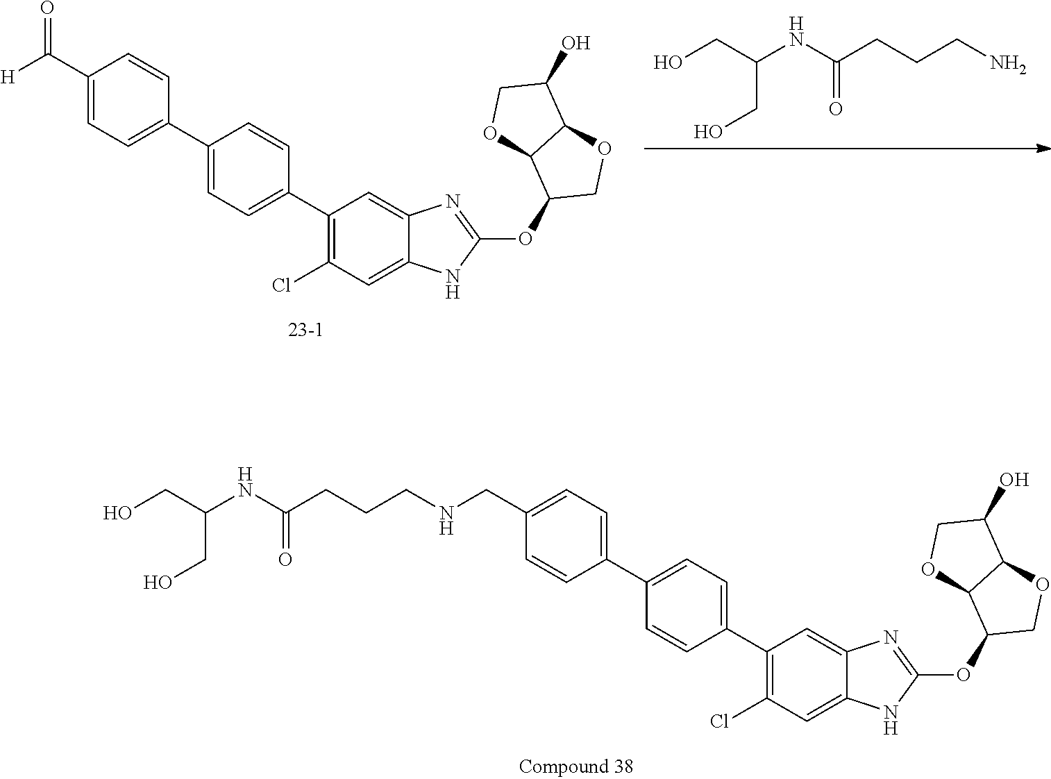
C1(CNCCCC(NC(CO)CO)=O)=CC=C(C2=CC=C(C3=C(Cl)C=C4C(=C3)N=C(OC3COC5C3OCC5O)N4)C=C2)C=C1.C1(C([H])=O)=CC=C(C2=CC=C(C3=C(Cl)C=C4C(=C3)N=C(OC3COC5C3OCC5O)N4)C=C2)C=C1.C(NC(CCCN)=O)(CO)CO
